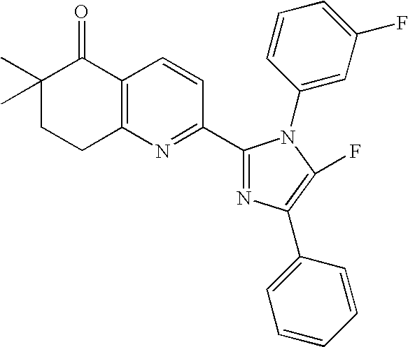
C1(C)(C)CCC2=C(C1=O)C=CC(C1=NC(C3=CC=CC=C3)=C(F)N1C1=CC(F)=CC=C1)=N2
